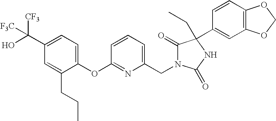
C1(OC2=NC(CN3C(=O)C(CC)(C4=CC5=C(C=C4)OCO5)NC3=O)=CC=C2)=CC=C(C(O)([CF3])[F3C])C=C1CCC
